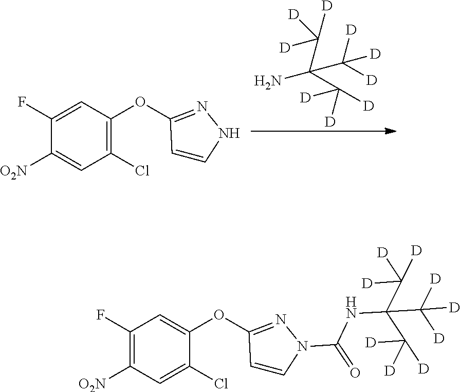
NC(C([D])([D])[D])(C([D])([D])[D])C([D])([D])[D].C1(Cl)=C(OC2=NNC=C2)C=C(F)C([O2N])=C1.C1(Cl)=CC([O2N])=C(F)C=C1OC1=NN(C(=O)NC(C([D])([D])[D])(C([D])([D])[D])C([D])([D])[D])C=C1
